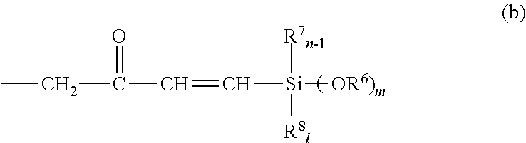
C([Si]([OR6)m])([R7n-1])[R8l])=CC(CC)=O
